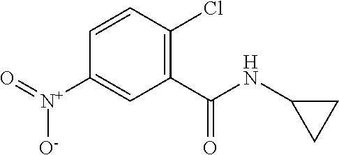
[N+](C1=CC(C(NC2CC2)=O)=C(Cl)C=C1)(=O)[O-]
